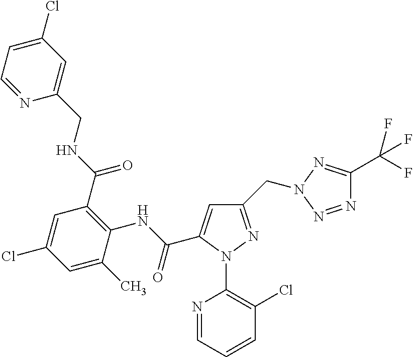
N1=CC=C(Cl)C=C1CNC(=O)C1=C(NC(=O)C2=CC(CN3N=C(C(F)(F)F)N=N3)=NN2C2=C(Cl)C=CC=N2)C(C)=CC(Cl)=C1
